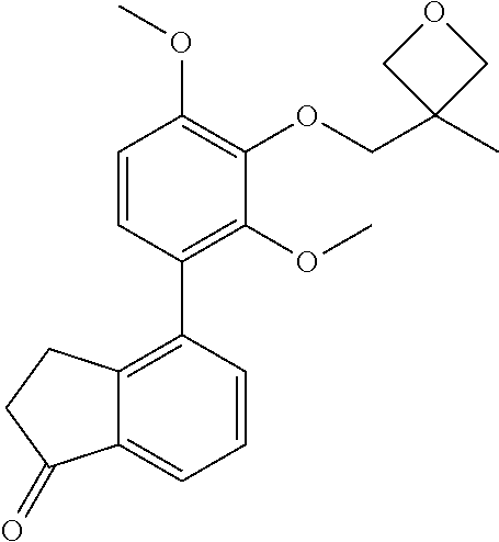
C1=CC(C2=C3C(=CC=C2)C(=O)CC3)=C(OC)C(OCC2(C)COC2)=C1OC
